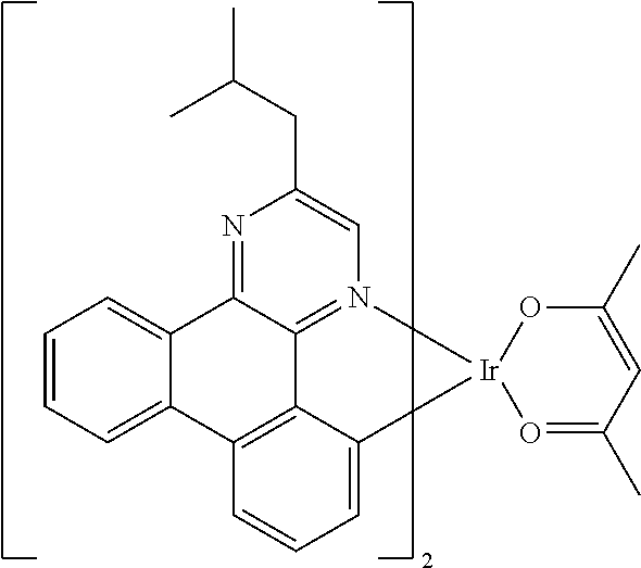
C12=CC=CC=C1C1=C3C4=N(C=C(CC(C)C)N=C24)[Ir]2(C3=CC=C1)O=C(C)C=C(C)O2
